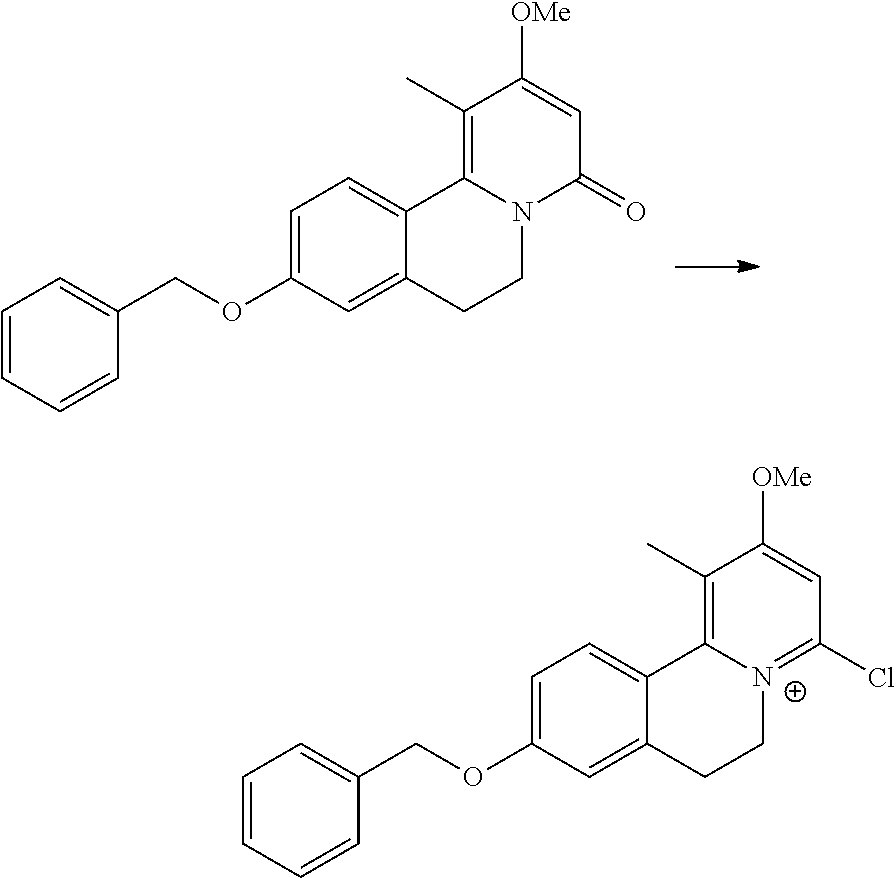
C1=CC=CC(COC2=CC=C3C(=C2)CCN2C3=C(C)C([OMe])=CC2=O)=C1.C1=CC=CC(COC2=CC=C3C(=C2)CC[N+]2=C(Cl)C=C([OMe])C(C)=C32)=C1
